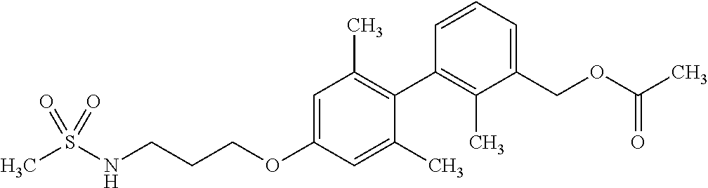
C1=C(OCCCNS(C)(=O)=O)C=C(C)C(C2=C(C)C(COC(C)=O)=CC=C2)=C1C
